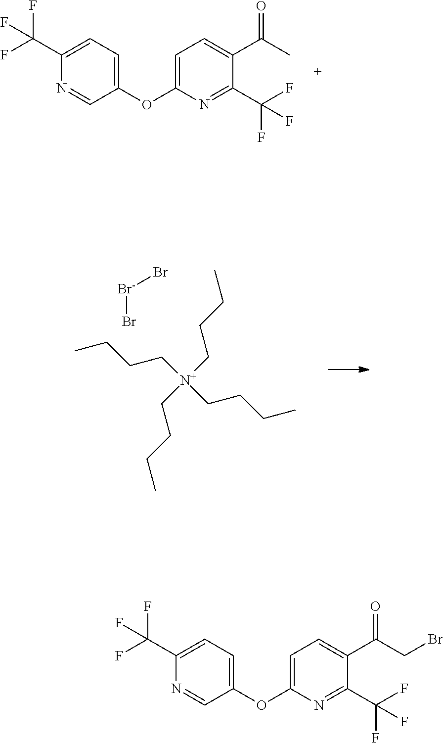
C1=C(C(F)(F)F)N=CC(OC2=CC=C(C(CBr)=O)C(C(F)(F)F)=N2)=C1.C1=C(C(F)(F)F)N=CC(OC2=CC=C(C(C)=O)C(C(F)(F)F)=N2)=C1.[Br-](Br)Br.C([N+](CCCC)(CCCC)CCCC)CCC
